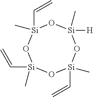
O1[Si](C=C)(C)O[Si](C)(C=C)O[Si](C=C)(C)O[Si]1([H])C
